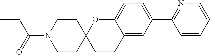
C1=CC=CC(C2=CC=C3C(=C2)CCC2(O3)CCN(C(=O)CC)CC2)=N1
